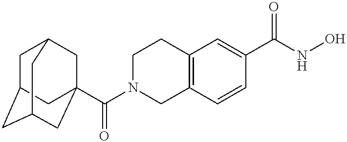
C(N1CC2=C(CC1)C=C(C(NO)=O)C=C2)(=O)C12CC3CC(CC(C1)C3)C2
